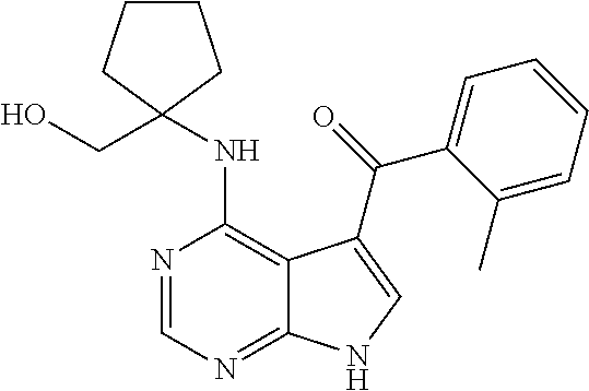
N(C1=C2C(=NC=N1)NC=C2C(=O)C1=CC=CC=C1C)C1(CO)CCCC1
